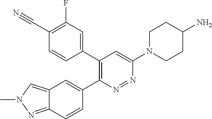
C12=NN(C)C=C1C=C(C1=C(C3=CC(F)=C(C#N)C=C3)C=C(N3CCC(N)CC3)N=N1)C=C2
